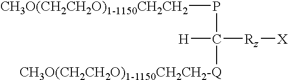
P(C([H])([CH3O(CH2CH2O)1-1150CH2CH2-Q])[Rz][X])[CH3O(CH2CH2O)1-1150CH2CH2]
